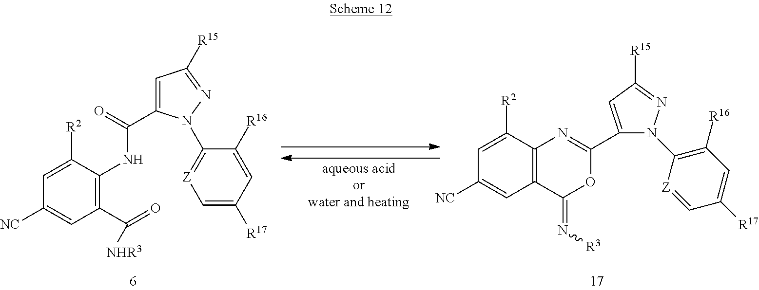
C1=C(C(=O)NC2=C(C(=O)[NHR3])C=C([NC])C=C2[R2])N(C2=[Z]C=C([R17])C=C2[R16])N=C1[R15].C1=C([R2])C2=C(C=C1[NC])C(=N[R3])OC(C1=CC([R15])=NN1C1=C([R16])C=C([R17])C=[Z]1)=N2
